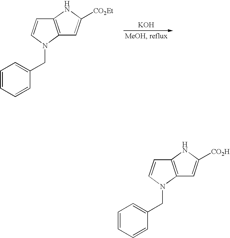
[KOH].C12=C(N(CC3=CC=CC=C3)C=C1)C=C([CO2Et])N2.C12=C(N(CC3=CC=CC=C3)C=C1)C=C([CO2H])N2
